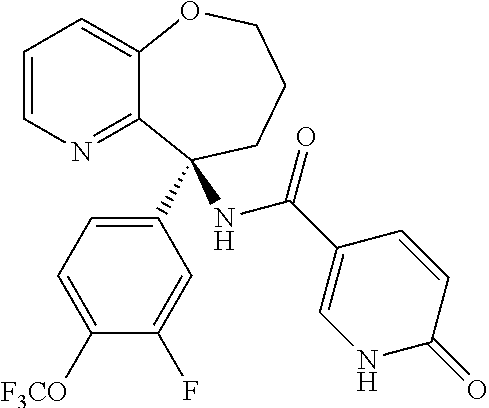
C1=CN=C2C(=C1)OCCCC2(C1=CC=C([F3CO])C(F)=C1)NC(C1=CNC(=O)C=C1)=O
